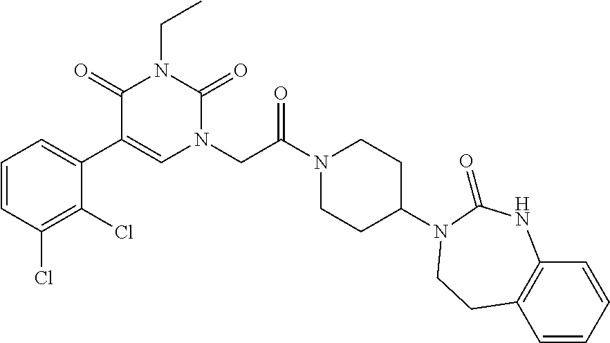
C1(C2=CC=CC(Cl)=C2Cl)=CN(CC(N2CCC(N3C(=O)NC4=C(C=CC=C4)CC3)CC2)=O)C(=O)N(CC)C1=O
